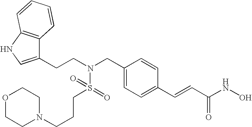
C1(CN(CCC2=CNC3=C2C=CC=C3)S(CCCN2CCOCC2)(=O)=O)=CC=C(C=CC(NO)=O)C=C1
